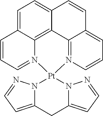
C12=CC=NN1[Pt]1(N3N=CC=C3C2)N2=CC=CC3=CC=C4C(=C32)C2=N1C=CC=C2C=C4
